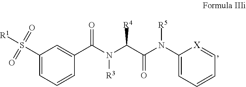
C1(S([R1])(=O)=O)=CC=CC(C(N(C(C(N([R5])C2=CC=CC=[X]2)=O)[R4])[R3])=O)=C1
